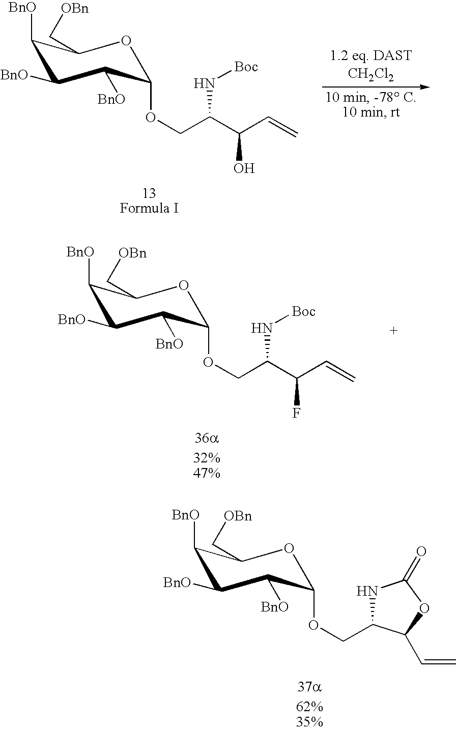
O1C(OCC2NC(=O)OC2C=C)C([BnO])C([BnO])C([BnO])C1C[OBn].O1C(OCC(C(C=C)O)N[Boc])C([BnO])C([BnO])C([BnO])C1C[OBn].O1C(OCC(C(C=C)F)N[Boc])C([BnO])C([BnO])C([BnO])C1C[OBn]
